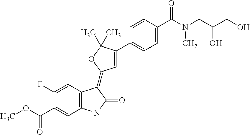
C12=C(C=C(F)C(C(OC)=O)=C1)C(=C1C=C(C3=CC=C(C(N(CC(CO)O)C)=O)C=C3)C(C)(C)O1)C(=O)N2
